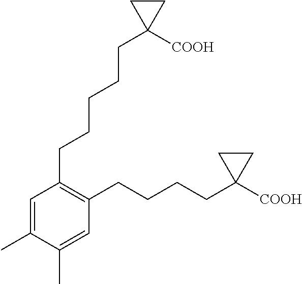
C1=C(C)C(C)=CC(CCCCC2([COOH])CC2)=C1CCCCCC1([COOH])CC1
